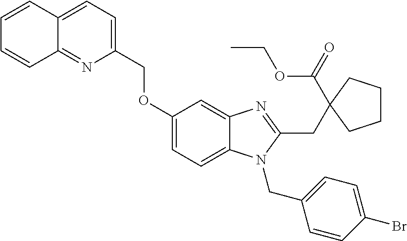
C1=CC2=CC=C(COC3=CC=C4C(=C3)N=C(CC3(C(=O)OCC)CCCC3)N4CC3=CC=C(Br)C=C3)N=C2C=C1
